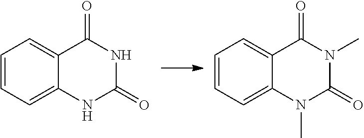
C1=CC=C2C(=C1)C(=O)NC(=O)N2.C1=CC=C2C(=C1)C(=O)N(C)C(=O)N2C
